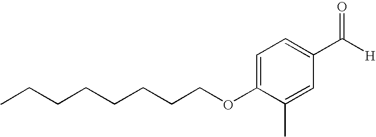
CCCCCCCCOC1=CC=C(C(=O)[H])C=C1C
